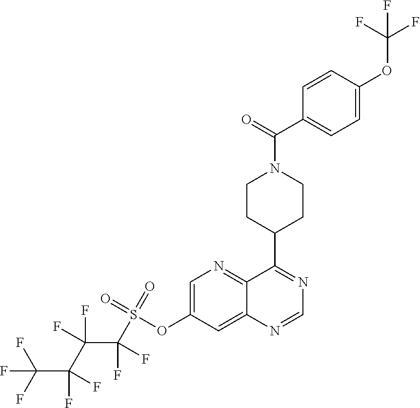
C1=CC(OC(F)(F)F)=CC=C1C(=O)N1CCC(C2=NC=NC3=CC(OS(=O)(=O)C(C(C(F)(F)C(F)(F)F)(F)F)(F)F)=CN=C23)CC1
